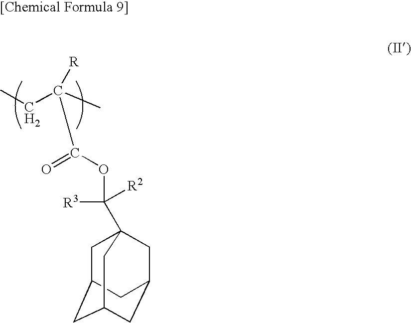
C1C2CC3CC(CC1(C([R2])([R3])OC(C([R])(C)CC)=O)C3)C2
